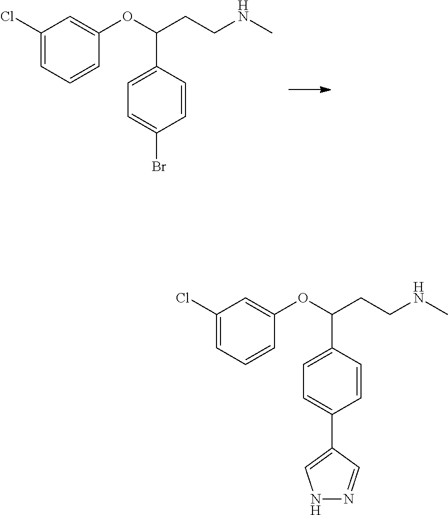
C1=CC(C(OC2=CC(Cl)=CC=C2)CCNC)=CC=C1Br.C1=CC(C(OC2=CC(Cl)=CC=C2)CCNC)=CC=C1C1=CNN=C1
